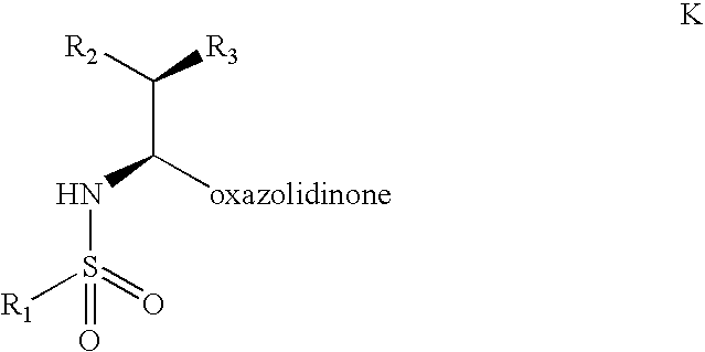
[R2]C([R3])C([oxazolidinone])NS(=O)([R1])=O
